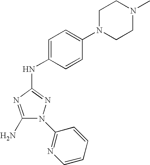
C1(N)=NC(NC2=CC=C(N3CCN(C)CC3)C=C2)=NN1C1=NC=CC=C1
